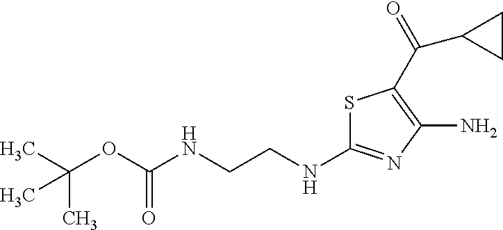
CC(C)(C)OC(=O)NCCNC1=NC(N)=C(C(=O)C2CC2)S1
